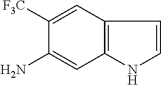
C1(N)=CC2=C(C=C1[F3C])C=CN2
